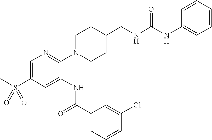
C1=C(S(C)(=O)=O)C=C(NC(C2=CC=CC(Cl)=C2)=O)C(N2CCC(CNC(NC3=CC=CC=C3)=O)CC2)=N1
